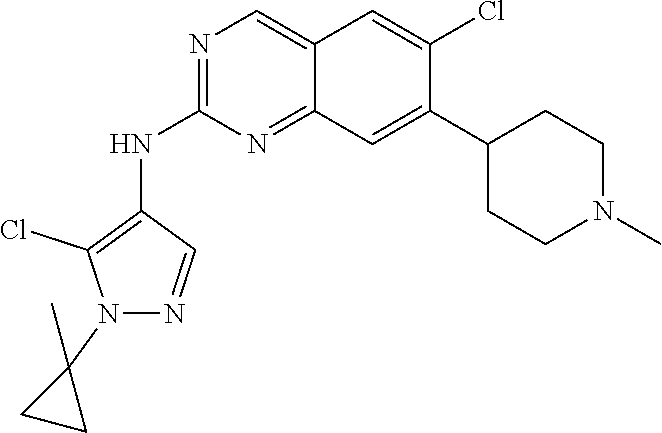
C12=CN=C(NC3=C(Cl)N(C4(C)CC4)N=C3)N=C1C=C(C1CCN(C)CC1)C(Cl)=C2
